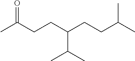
CC(CCC(CCC(C)C)C(C)C)=O
